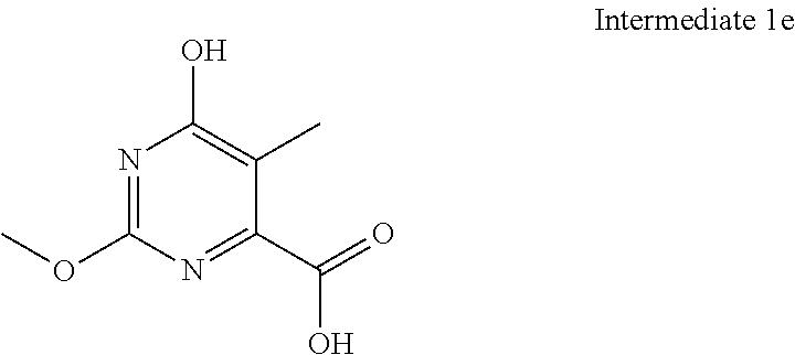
N1=C(OC)N=C(C(=O)O)C(C)=C1O
